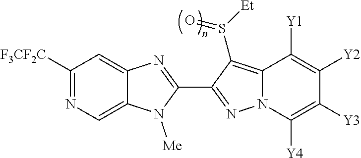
C12=CN=C([F3CF2C])C=C1N=C(C1=NN3C(=C1S([Et])=O)C([Y1])=C([Y2])C([Y3])=C3[Y4])N2[Me]
